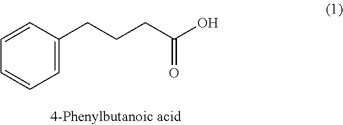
C1=C(CCCC(O)=O)C=CC=C1
